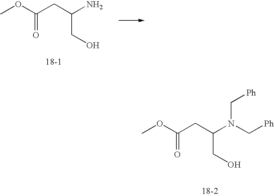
COC(CC(N)CO)=O.COC(CC(N(C[Ph])C[Ph])CO)=O
